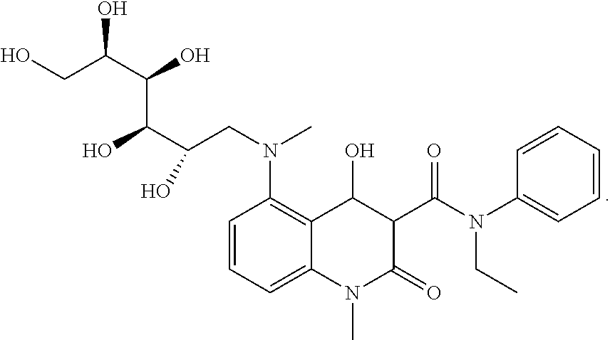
C1=CC=CC=C1N(CC)C(C1C(O)C2=C(N(CC(C(O)C(C(CO)O)O)O)C)C=CC=C2N(C)C1=O)=O
